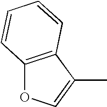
C12=C(C(C)=CO1)C=CC=C2
